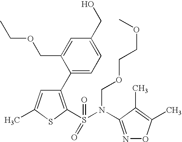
C1(C2=CC=C(CO)C=C2COCC)=C(S(N(C2=NOC(C)=C2C)COCCOC)(=O)=O)SC(C)=C1
